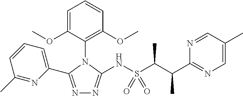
N1=C(C2=CC=CC(C)=N2)N(C2=C(OC)C=CC=C2OC)C(NS(=O)(=O)C(C(C2=NC=C(C)C=N2)C)C)=N1
